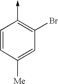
C1=CC(->C)=C(Br)C=C1[Me]
